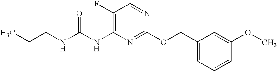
C1(F)=C(NC(NCCC)=O)N=C(OCC2=CC=CC(OC)=C2)N=C1
